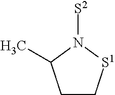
C1C[S1]N([S2])C1C
